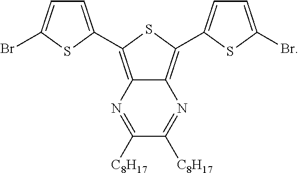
C1=C(C2=C3N=C([C8H17])C([C8H17])=NC3=C(C3=CC=C(Br)S3)S2)SC(Br)=C1
